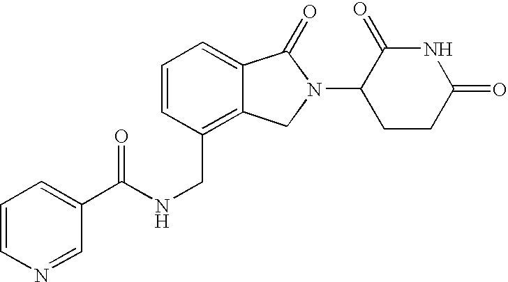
C1=CC(CNC(=O)C2=CC=CN=C2)=C2C(=C1)C(=O)N(C1CCC(=O)NC1=O)C2
